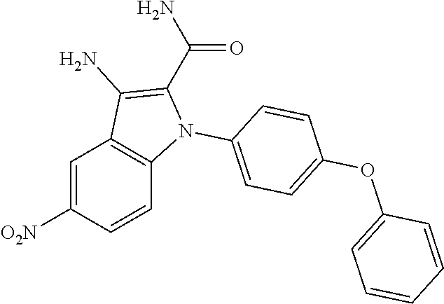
C1=C([O2N])C=CC2=C1C(N)=C(C(N)=O)N2C1=CC=C(OC2=CC=CC=C2)C=C1
